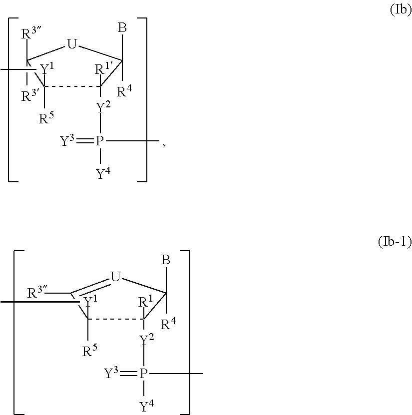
C1([R1])([Y2]P(=[Y3])([Y4])C)C([R4])(B)[U]C([R3])([R3])C1([R5])[Y1]C.C1([R1])([Y2]P(=[Y3])([Y4])C)C([R4])(B)[U]=C([R3])C1([R5])[Y1]C
